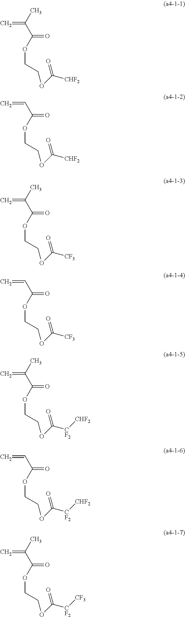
C=C(C)C(OCCOC([CHF2])=O)=O.C=CC(OCCOC([CHF2])=O)=O.C=C(C)C(OCCOC([CF3])=O)=O.C=CC(OCCOC([CF3])=O)=O.C=C(C)C(OCCOC([CF2][CHF2])=O)=O.C=CC(OCCOC([CF2][CHF2])=O)=O.C=C(C)C(OCCOC([CF2][CF3])=O)=O
